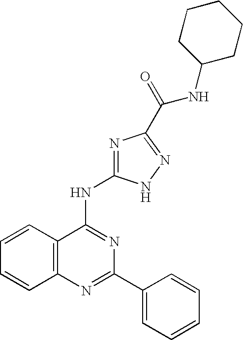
C12=C(N=C(C3=CC=CC=C3)N=C1NC1=NC(C(=O)NC3CCCCC3)=NN1)C=CC=C2
